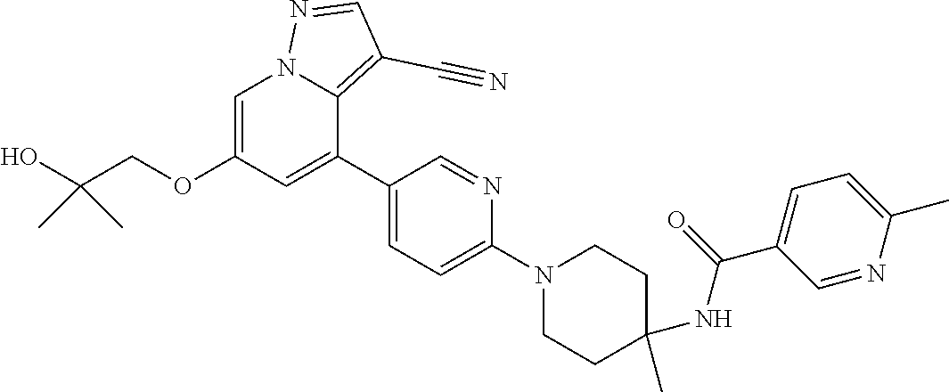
C1=C(OCC(O)(C)C)C=C(C2=CC=C(N3CCC(NC(=O)C4=CC=C(C)N=C4)(C)CC3)N=C2)C2=C(C#N)C=NN12
